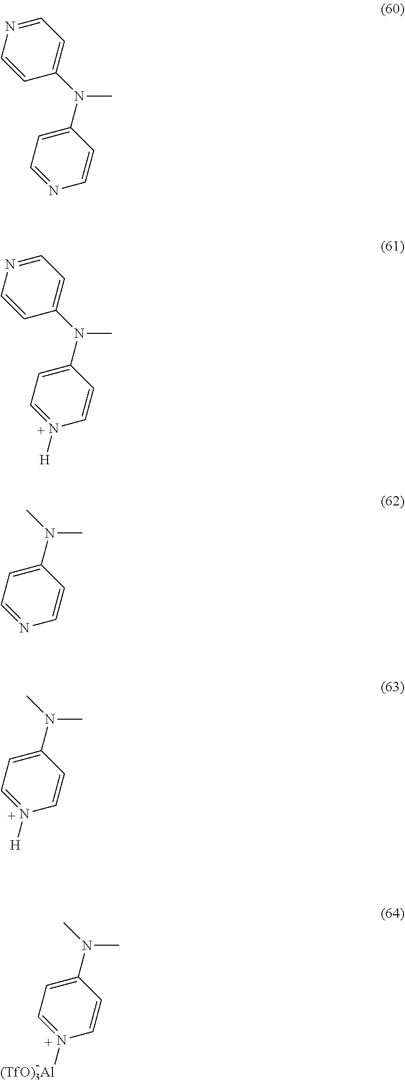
CN(C1=CC=NC=C1)C1=CC=NC=C1.CN(C1=CC=NC=C1)C1=CC=N([H])C=C1.CN(C)C1=CC=NC=C1.CN(C)C1=CC=N([H])C=C1.CN(C)C1=CC=N([(TfO)3Al])C=C1
